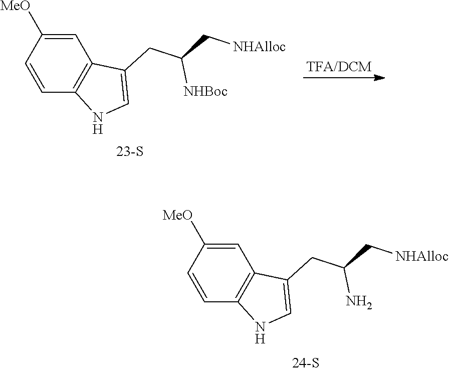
C1([MeO])=CC2=C(C=C1)NC=C2CC(C[NHAlloc])N.C1([MeO])=CC2=C(NC=C2CC(C[NHAlloc])[NHBoc])C=C1
